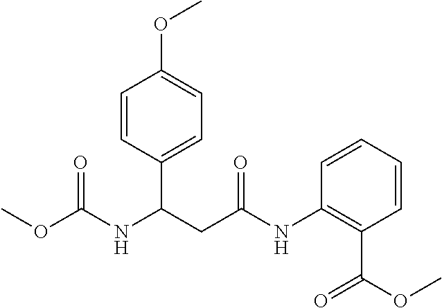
COC(NC(CC(NC1=C(C(=O)OC)C=CC=C1)=O)C1=CC=C(OC)C=C1)=O
